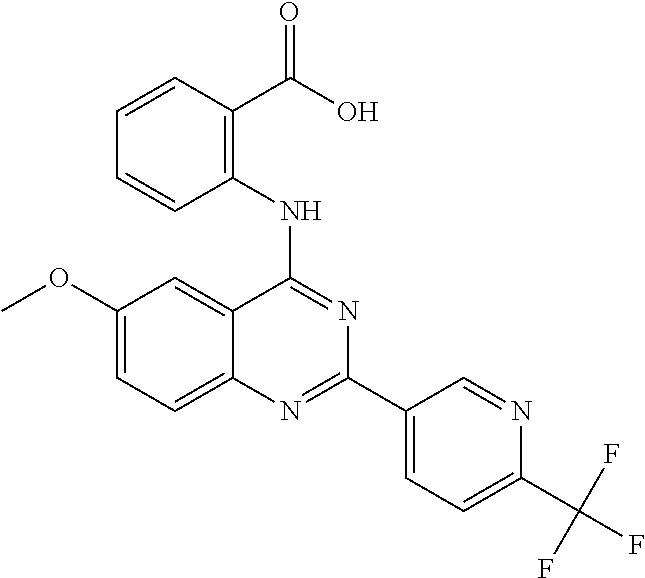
C1(OC)=CC=C2C(=C1)C(NC1=C(C(O)=O)C=CC=C1)=NC(C1=CC=C(C(F)(F)F)N=C1)=N2
